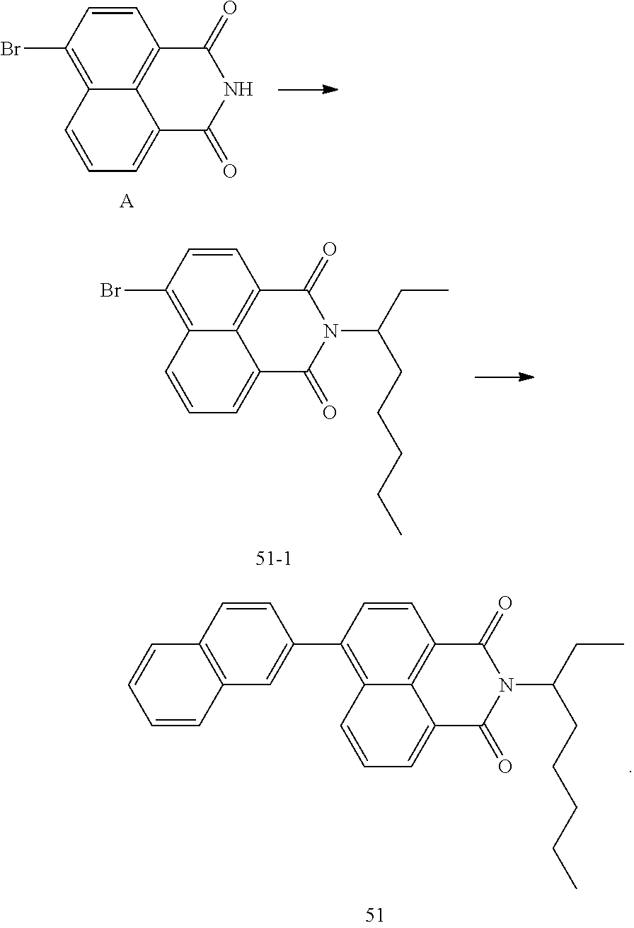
C1(=O)C2=C3C(=CC=CC3=C(C3=CC4=C(C=C3)C=CC=C4)C=C2)C(=O)N1C(CC)CCCCC.[A].C1(=O)C2=C3C(=CC=CC3=C(Br)C=C2)C(=O)N1.[51-1].C1(=O)C2=C3C(=CC=CC3=C(Br)C=C2)C(=O)N1C(CC)CCCCC
